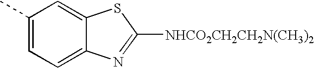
C1(C)=CC=C2C(=C1)SC([NHCO2CH2CH2N(CH3)2])=N2
